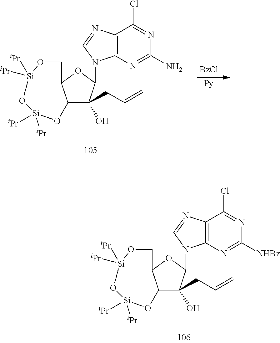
C12=C(N=C([NHBz])N=C1Cl)N(C1C(CC=C)(O)C3C(O1)CO[Si]([iPr])([iPr])O[Si]([iPr])([iPr])O3)C=N2.C12=C(N=C(N)N=C1Cl)N(C1C(CC=C)(O)C3C(O1)CO[Si]([iPr])([iPr])O[Si]([iPr])([iPr])O3)C=N2.[BzCl].[Py]
